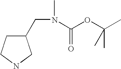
C1(CN(C(OC(C)(C)C)=O)C)CCNC1
